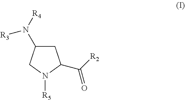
C1C(N([R4])[R3])CN([R5])C1C([R2])=O
